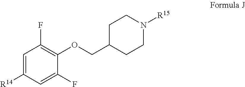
C1=C([R14])C=C(F)C(OCC2CCN([R15])CC2)=C1F
